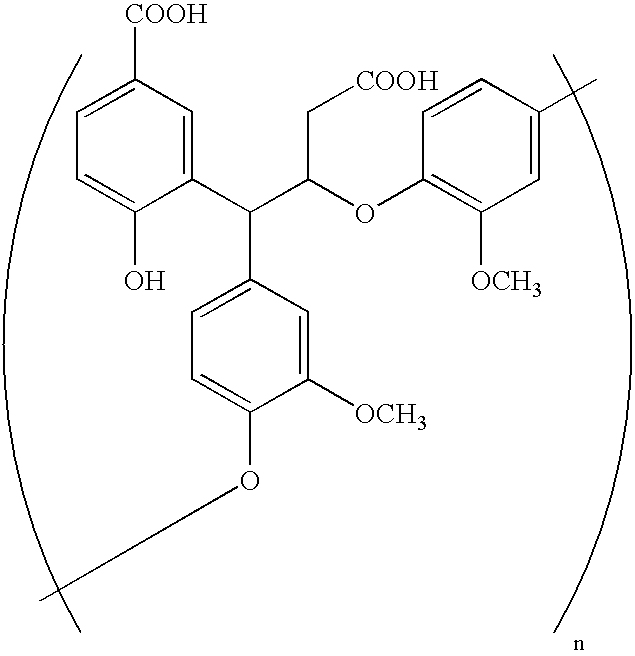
C1=C([COOH])C=C(C(C(OC2=C([OCH3])C=C(C)C=C2)C[COOH])C2=CC=C(OC)C([OCH3])=C2)C(O)=C1
